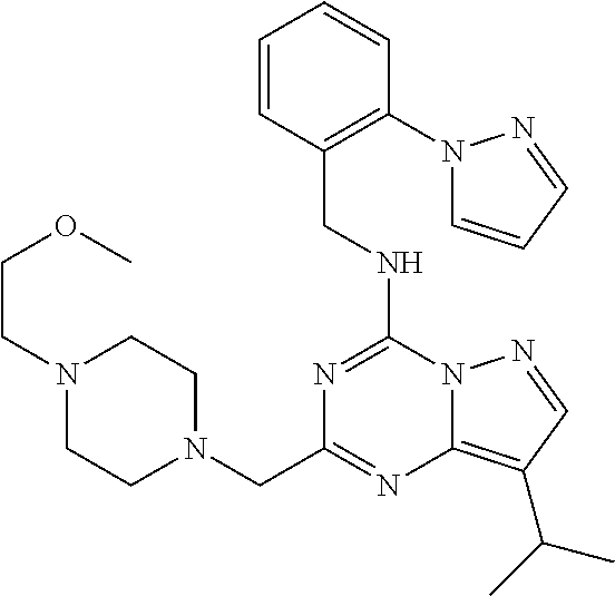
C1=CC=CC(N2C=CC=N2)=C1CNC1=NC(CN2CCN(CCOC)CC2)=NC2=C(C(C)C)C=NN21
